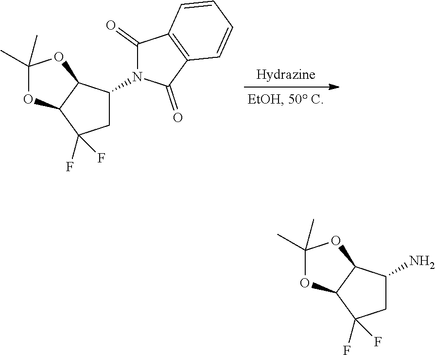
C1(C)(C)OC2C(O1)C(N1C(=O)C3=C(C1=O)C=CC=C3)CC2(F)F.C1(C)(C)OC2C(O1)C(N)CC2(F)F
